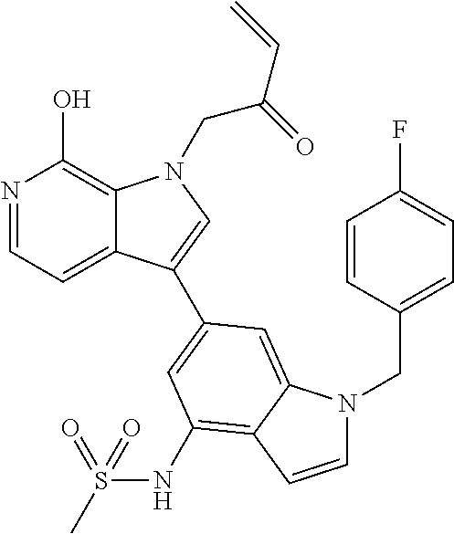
N1=CC=C2C(=C1O)N(CC(C=C)=O)C=C2C1=CC(NS(C)(=O)=O)=C2C(=C1)N(CC1=CC=C(F)C=C1)C=C2
